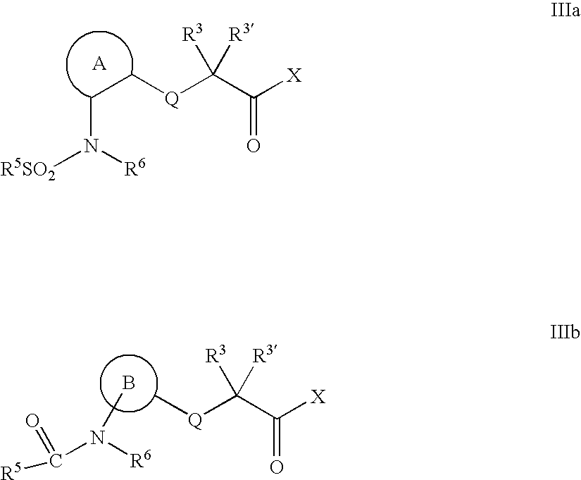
N(CC[Q]C(C([X])=O)([R3])[R3])([R5SO2])[R6].BN(C([R5])=O)[R6].C[Q]C(C([X])=O)([R3])[R3]
